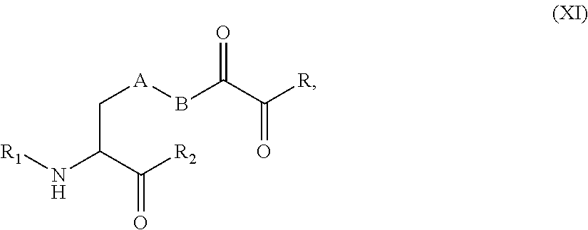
[R1]NC(C([R2])=O)C[A]BC(C(=O)[R])=O
